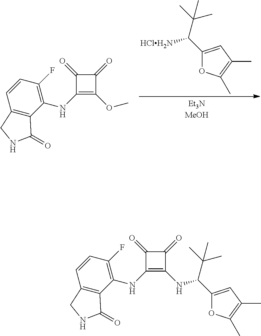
C1(C(C(C)(C)C)[HClH2N])=CC(C)=C(C)O1.C1(NC2=C(F)C=CC3=C2C(=O)NC3)=C(OC)C(=O)C1=O.C1(NC2=C(F)C=CC3=C2C(=O)NC3)=C(NC(C2=CC(C)=C(C)O2)C(C)(C)C)C(=O)C1=O
